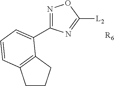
C1CCC2=C1C=CC=C2C1=NOC([L2])=N1.[R6]
